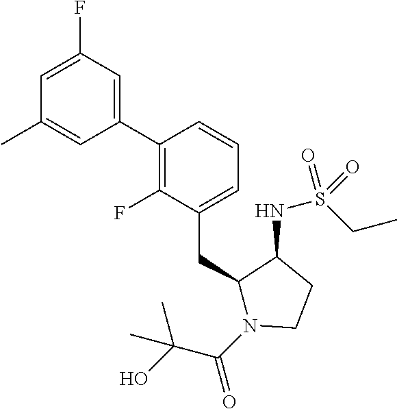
C1(C2=C(F)C(CC3N(C(C(O)(C)C)=O)CCC3NS(CC)(=O)=O)=CC=C2)=CC(F)=CC(C)=C1
